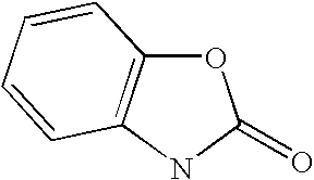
O1C2=C(NC1=O)C=CC=C2
